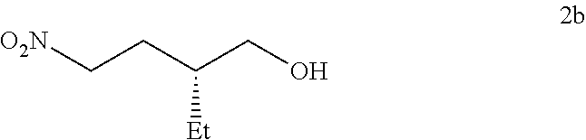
[O2N]CCC(CO)[Et]
